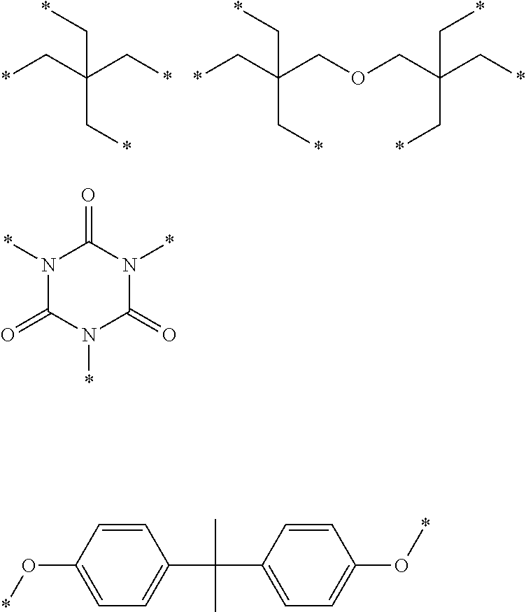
*CC(C*)(C*)C*.*CC(COCC(C*)(C*)C*)(C*)C*.N1(*)C(=O)N(*)C(=O)N(*)C1=O.C1=CC(O*)=CC=C1C(C)(C)C1=CC=C(O*)C=C1
